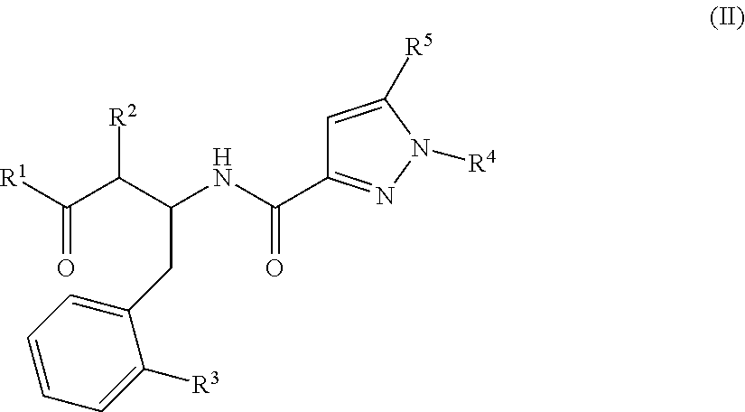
C1=C([R5])N([R4])N=C1C(NC(C(C([R1])=O)[R2])CC1=CC=CC=C1[R3])=O
